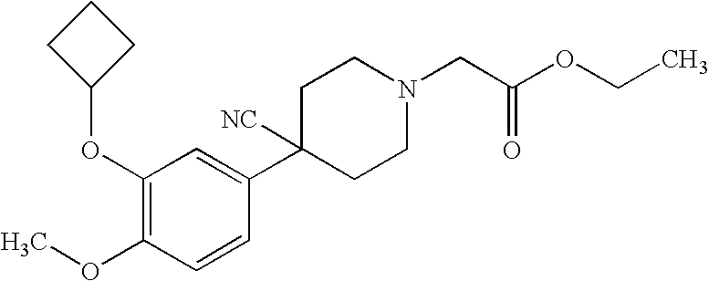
C1(OC2CCC2)=C(OC)C=CC(C2([NC])CCN(CC(OCC)=O)CC2)=C1
